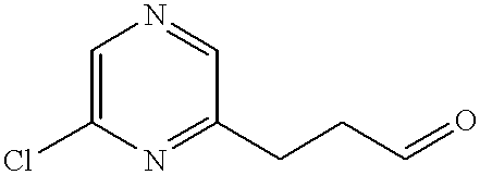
C1=C(Cl)N=C(CCC=O)C=N1
